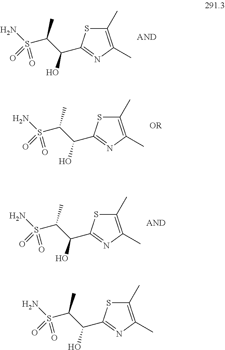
NS(C(C)C(O)C1=NC(C)=C(C)S1)(=O)=O.NS(C(C)C(O)C1=NC(C)=C(C)S1)(=O)=O.NS(C(C)C(O)C1=NC(C)=C(C)S1)(=O)=O.NS(C(C)C(O)C1=NC(C)=C(C)S1)(=O)=O
